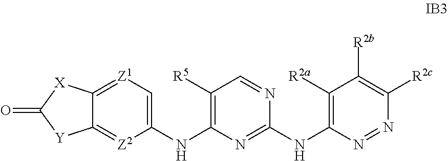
C1(NC2=C([R5])C=NC(NC3=C([R2a])C([R2b])=C([R2c])N=N3)=N2)=C[Z1]=C2C(=[Z2]1)[Y]C(=O)[X]2
